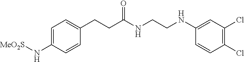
C1=C(N[MeO2S])C=CC(CCC(NCCNC2=CC(Cl)=C(Cl)C=C2)=O)=C1
